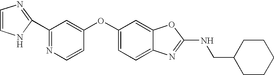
C1(C2=NC=CN2)=NC=CC(OC2=CC=C3C(=C2)OC(NCC2CCCCC2)=N3)=C1
